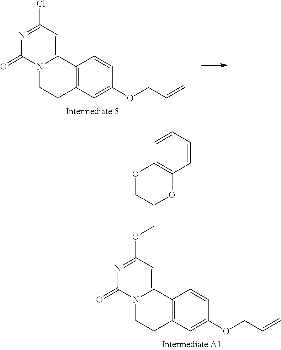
N12CCC3=C(C1=CC(Cl)=NC2=O)C=CC(OCC=C)=C3.N12CCC3=C(C1=CC(OCC1OC4=C(OC1)C=CC=C4)=NC2=O)C=CC(OCC=C)=C3
